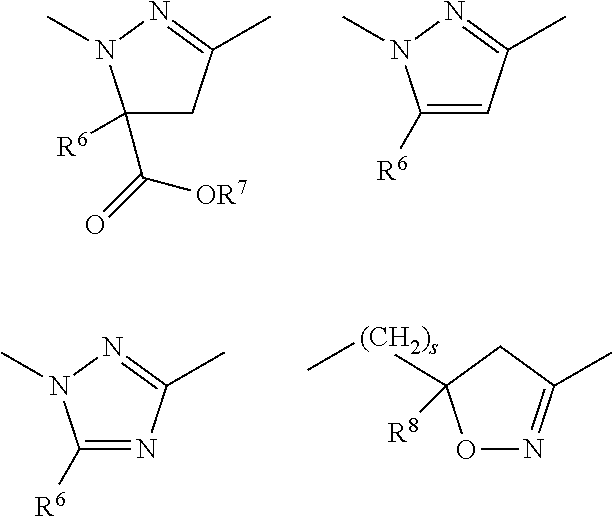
C1(C([OR7])=O)([R6])CC(C)=NN1C.C1([R6])=CC(C)=NN1C.C1([R6])=NC(C)=NN1C.O1N=C(C)CC1([(CH2)s]C)[R8]
